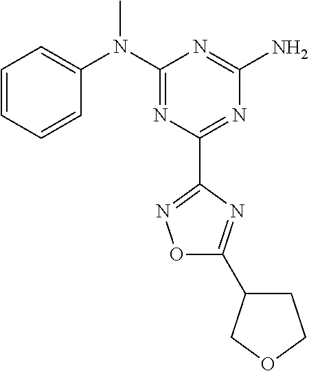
C1=CC=CC(N(C2=NC(C3=NOC(C4CCOC4)=N3)=NC(N)=N2)C)=C1
